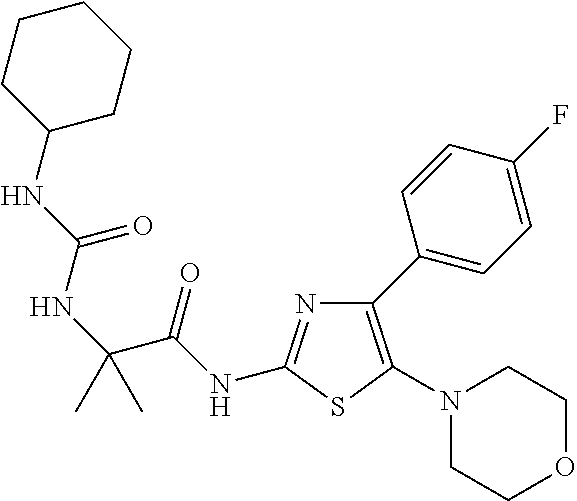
C1(C2=C(N3CCOCC3)SC(NC(C(NC(NC3CCCCC3)=O)(C)C)=O)=N2)=CC=C(F)C=C1
